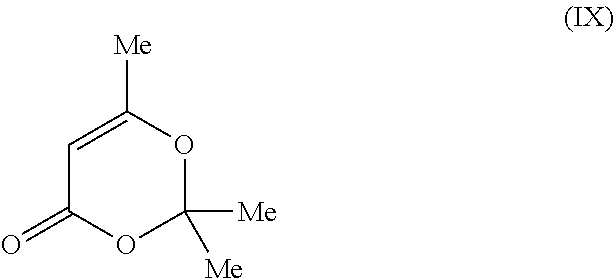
C1=C([Me])OC([Me])([Me])OC1=O
